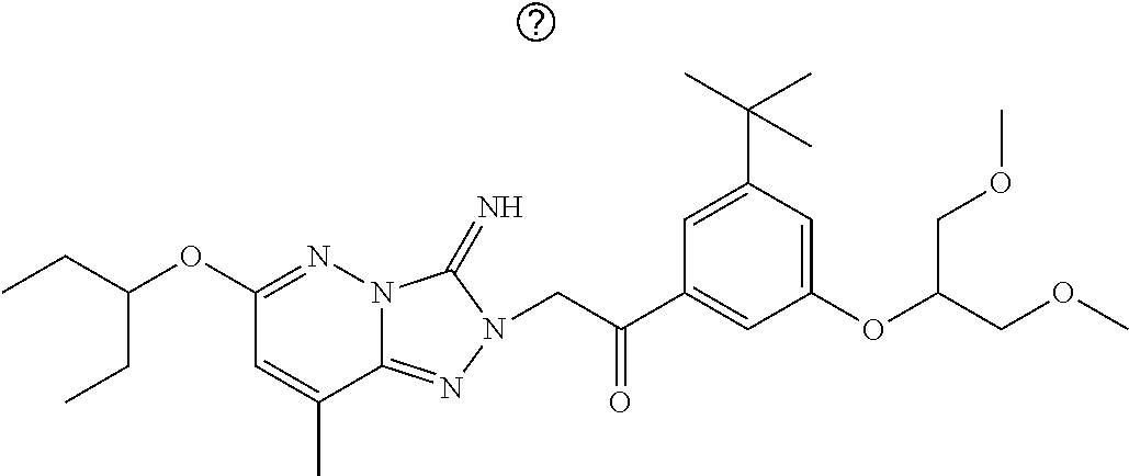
N12C(=NN(CC(C3=CC(OC(COC)COC)=CC(C(C)(C)C)=C3)=O)C1=N)C(C)=CC(OC(CC)CC)=N2
